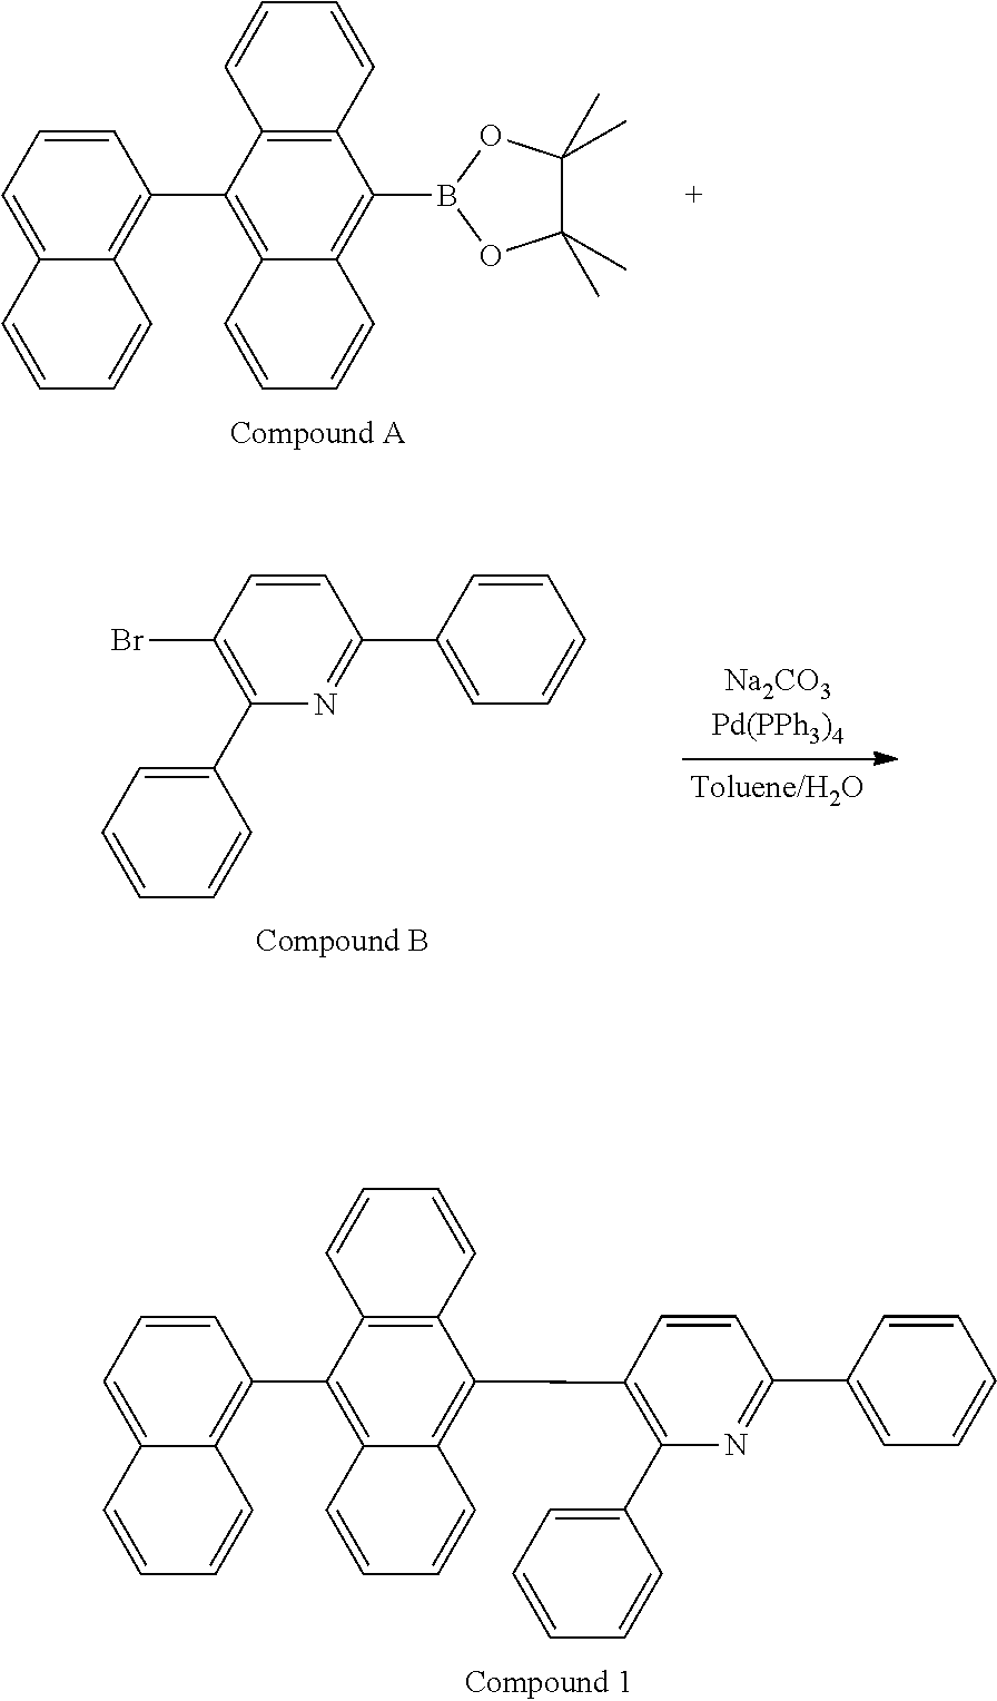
C1=CC=C2C(=C1C1=C3C(=C(B4OC(C)(C)C(C)(C)O4)C4=C1C=CC=C4)C=CC=C3)C=CC=C2.C1=CC(Br)=C(C2=CC=CC=C2)N=C1C1=CC=CC=C1.C1=CC(C2=C3C(=C(C4=C5C(=CC=C4)C=CC=C5)C4=C2C=CC=C4)C=CC=C3)=C(C2=CC=CC=C2)N=C1C1=CC=CC=C1
